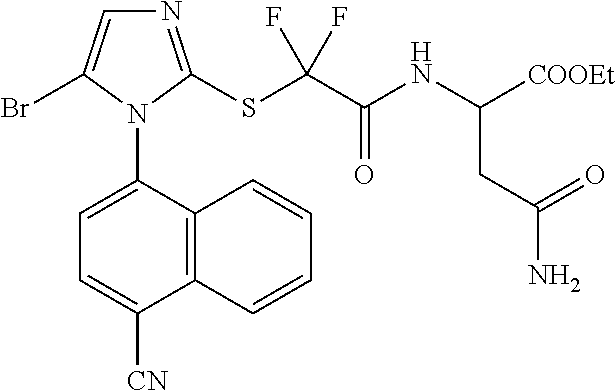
C12=C(C(N3C(Br)=CN=C3SC(C(NC([COOEt])CC(N)=O)=O)(F)F)=CC=C1[CN])C=CC=C2
